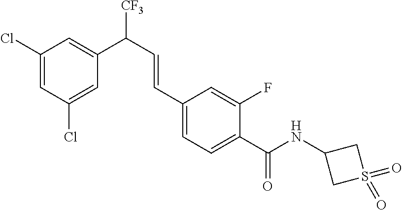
C1(Cl)=CC(C(C=CC2=CC=C(C(NC3CS(=O)(=O)C3)=O)C(F)=C2)[CF3])=CC(Cl)=C1
